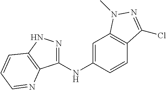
C1(NC2=CC3=C(C=C2)C(Cl)=NN3C)=NNC2=C1N=CC=C2
